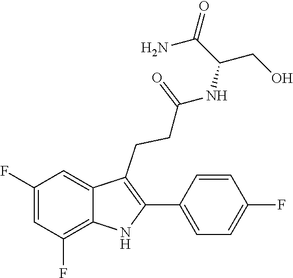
C1(C2=C(CCC(=O)NC(CO)C(N)=O)C3=CC(F)=CC(F)=C3N2)=CC=C(F)C=C1
